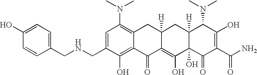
C(NCC1=CC(N(C)C)=C2C(=C1O)C(=O)C1=C(O)C3(O)C([H])(CC1([H])C2)C(N(C)C)C(O)=C(C(N)=O)C3=O)C1=CC=C(O)C=C1
